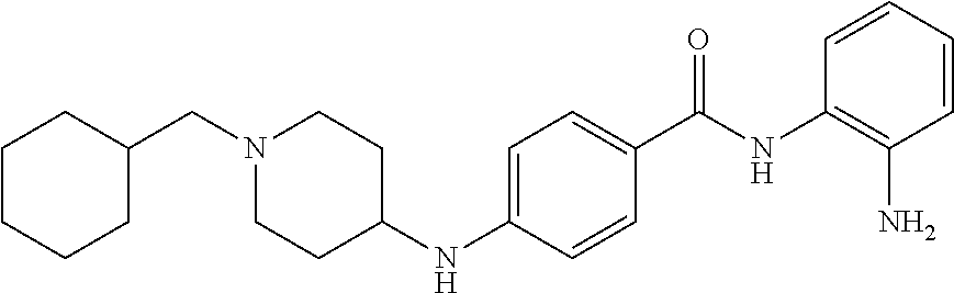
C1=CC=CC(N)=C1NC(C1=CC=C(NC2CCN(CC3CCCCC3)CC2)C=C1)=O
